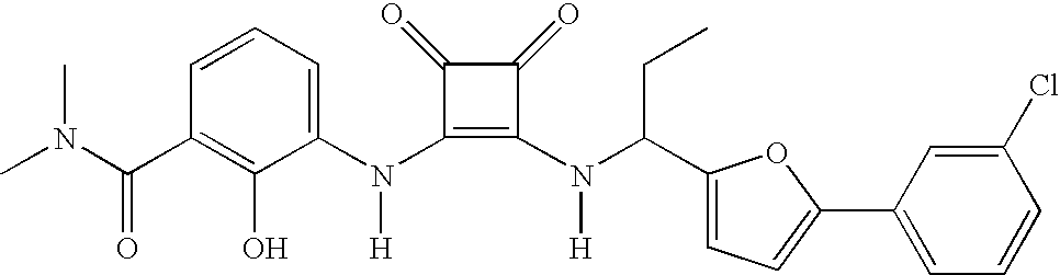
C(C1=C(O)C(N(C2=C(N(C(C3=CC=C(C4=CC=CC(Cl)=C4)O3)CC)[H])C(=O)C2=O)[H])=CC=C1)(=O)N(C)C
